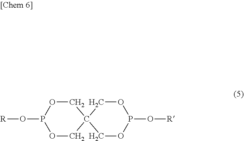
[R]OP1OCC2(CO1)COP(O[R])OC2
